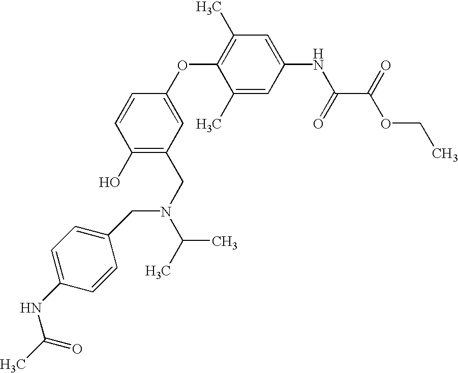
C1(O)=C(CN(C(C)C)CC2=CC=C(NC(C)=O)C=C2)C=C(OC2=C(C)C=C(NC(C(OCC)=O)=O)C=C2C)C=C1
